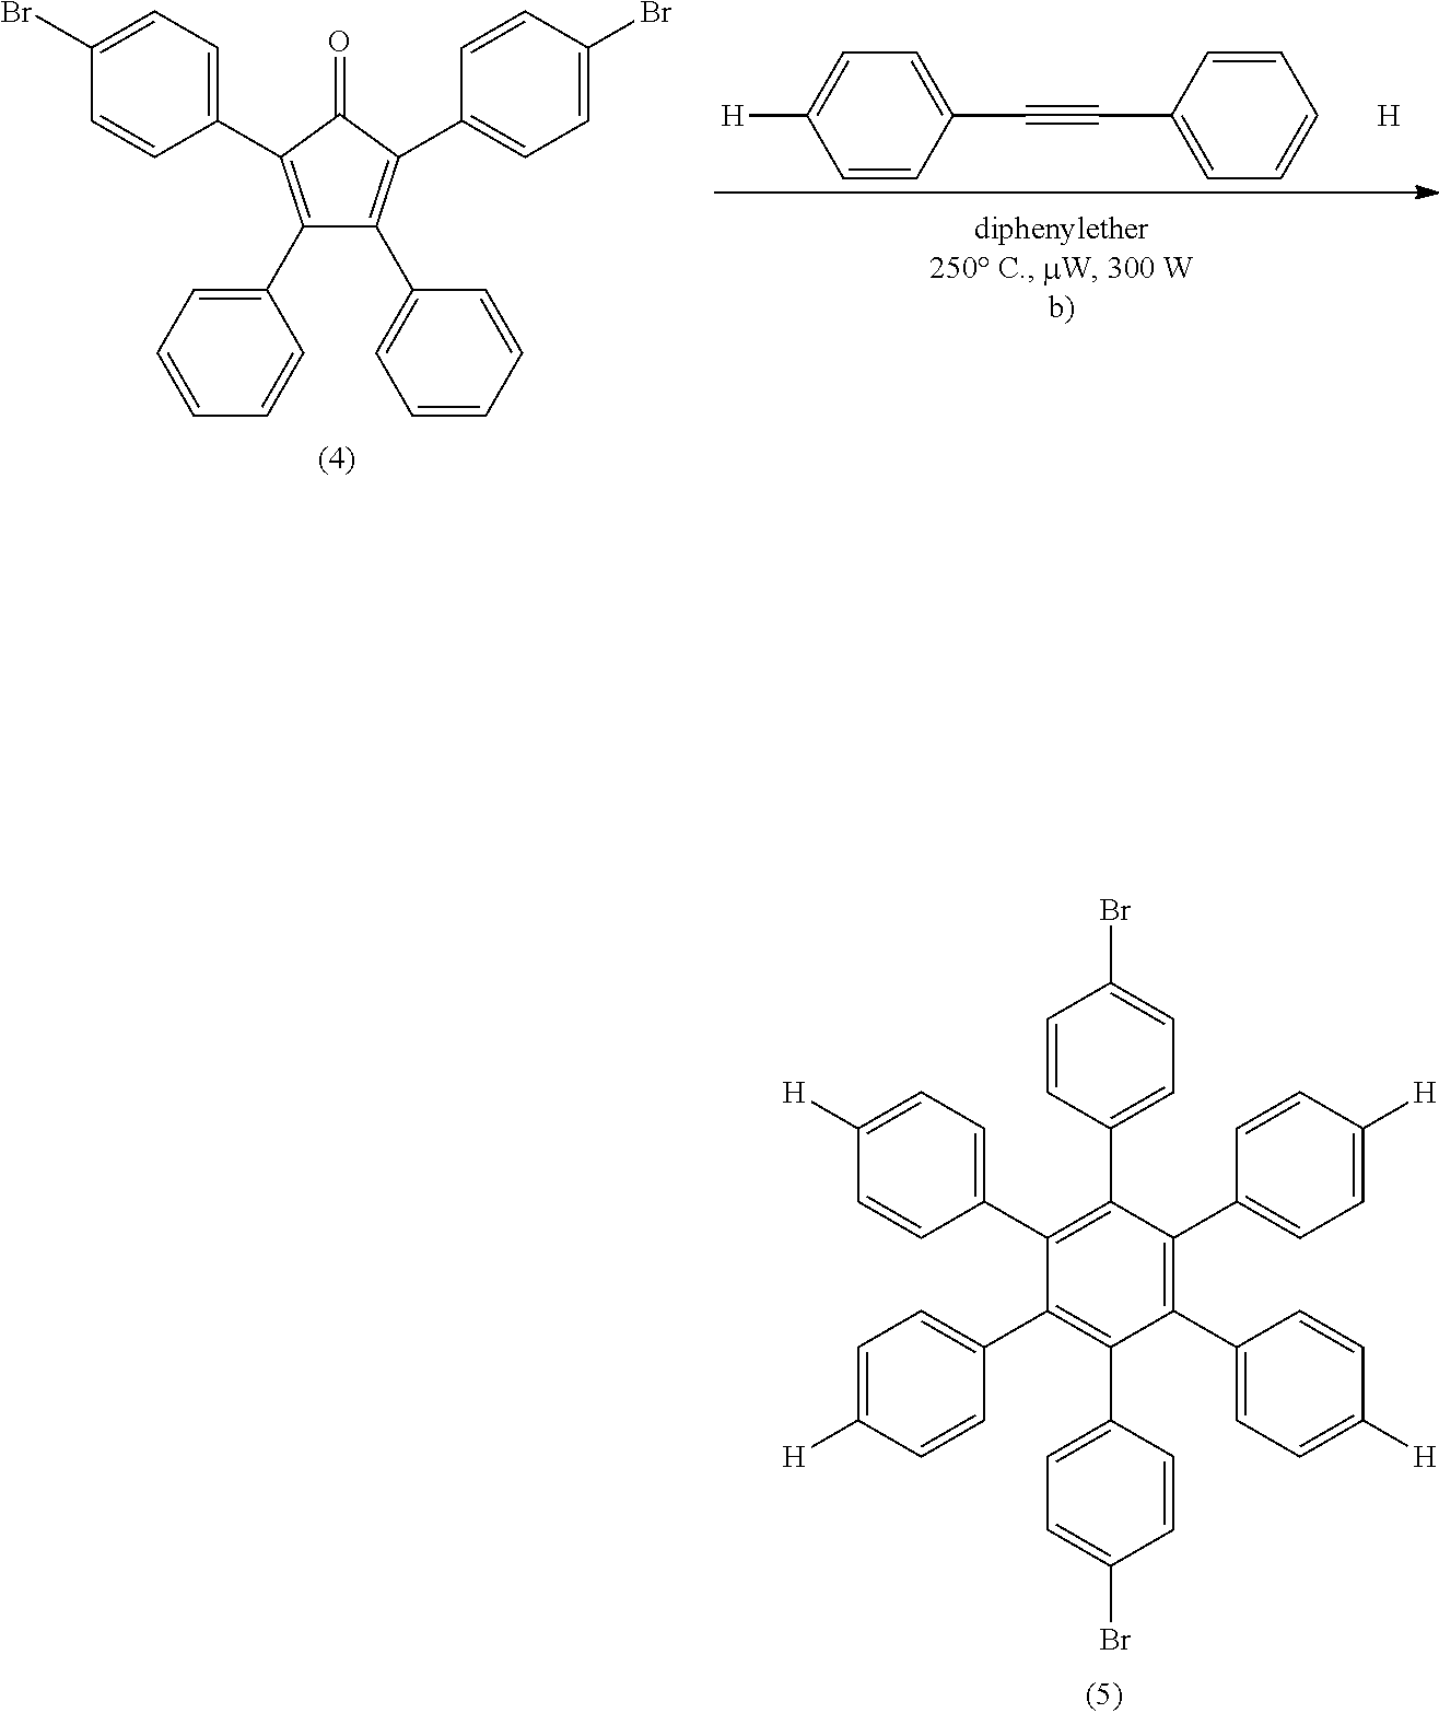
BrC1=CC=C(C2=C(C3=CC=C([H])C=C3)C(C3=CC=C([H])C=C3)=C(C3=CC=C(Br)C=C3)C(C3=CC=C([H])C=C3)=C2C2=CC=C([H])C=C2)C=C1.C1(C2=CC=CC=C2)=C(C2=CC=C(Br)C=C2)C(=O)C(C2=CC=C(Br)C=C2)=C1C1=CC=CC=C1.C1(C#CC2=CC=CC=C2)=CC=C([H])C=C1.[H]
